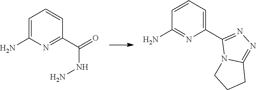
C1=C(N)N=C(C(=O)NN)C=C1.C1(C2=NN=C3N2CCC3)=CC=CC(N)=N1
